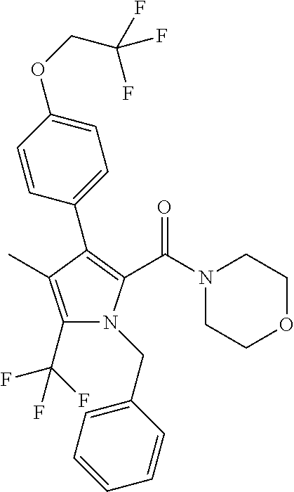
C1(C2=C(C(N3CCOCC3)=O)N(CC3=CC=CC=C3)C(C(F)(F)F)=C2C)=CC=C(OCC(F)(F)F)C=C1
